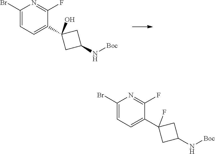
C1(Br)=CC=C(C2(O)CC(N[Boc])C2)C(F)=N1.C1(Br)=CC=C(C2(F)CC(N[Boc])C2)C(F)=N1
